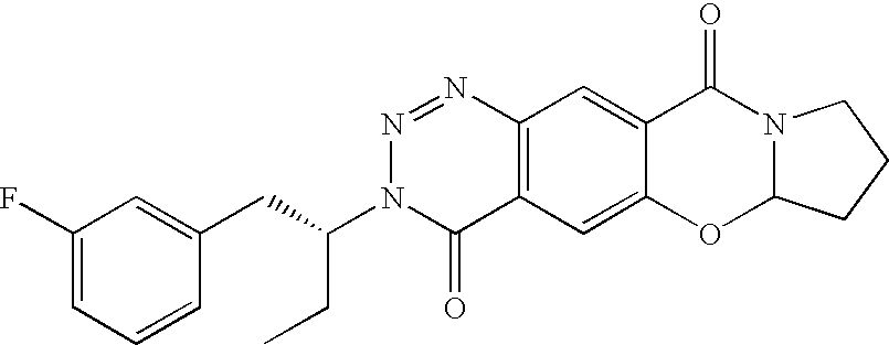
C1(F)=CC=CC(CC(N2C(=O)C3=C(N=N2)C=C2C(=C3)OC3N(C2=O)CCC3)CC)=C1
